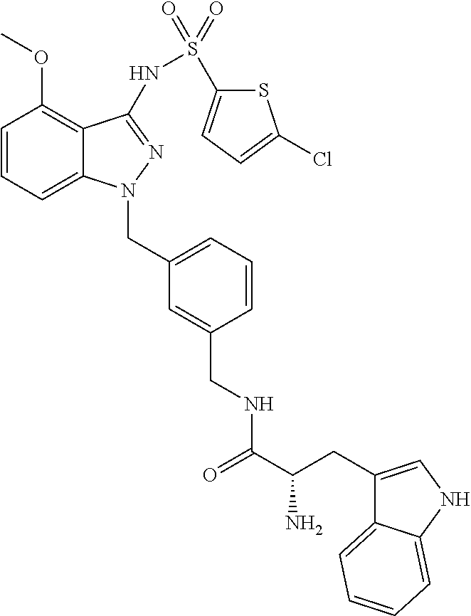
C1=CC=C2C(=C1OC)C(NS(=O)(=O)C1=CC=C(Cl)S1)=NN2CC1=CC=CC(CNC(C(CC2=CNC3=CC=CC=C23)N)=O)=C1
